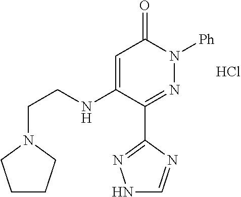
C1(C2=NN([Ph])C(=O)C=C2NCCN2CCCC2)=NNC=N1.Cl
